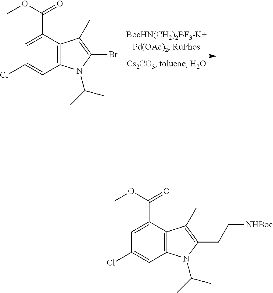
C1=C(C(OC)=O)C2=C(C=C1Cl)N(C(C)C)C(Br)=C2C.C1=C(C(OC)=O)C2=C(C=C1Cl)N(C(C)C)C(CC[NHBoc])=C2C
